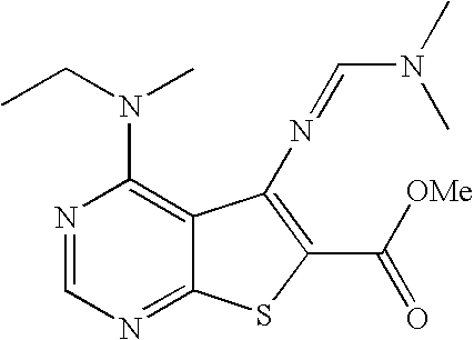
N1=CN=C2C(=C1N(CC)C)C(N=CN(C)C)=C(C([OMe])=O)S2
